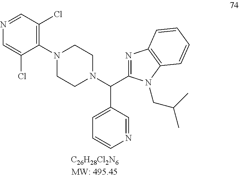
N1(C2=C(Cl)C=NC=C2Cl)CCN(C(C2=NC3=C(N2CC(C)C)C=CC=C3)C2=CC=CN=C2)CC1
